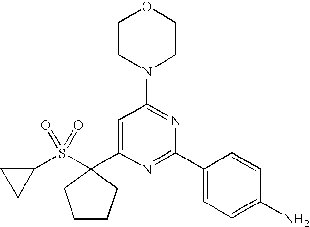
C1=C(C2(S(C3CC3)(=O)=O)CCCC2)N=C(C2=CC=C(N)C=C2)N=C1N1CCOCC1
